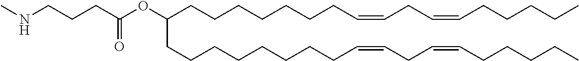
C(CCCC=CCC=CCCCCC)CCCC(CCCCCCCCC=CCC=CCCCCC)OC(CCCNC)=O
